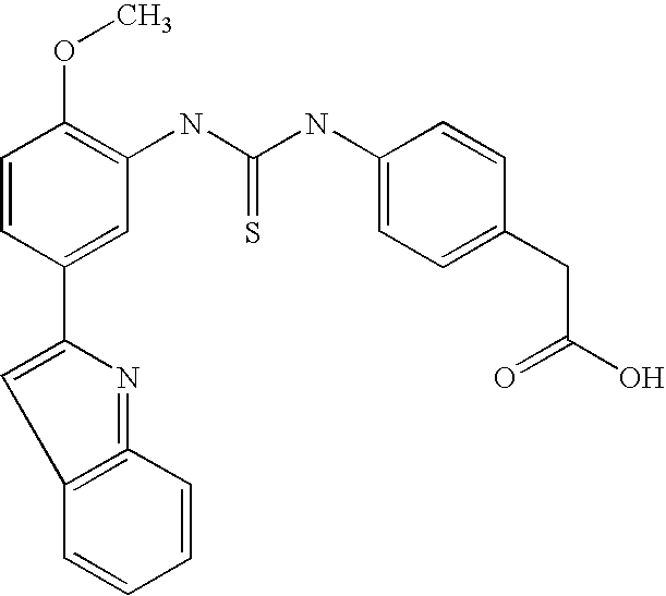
C1=CC(C2=CC3=C(=N2)C=CC=C3)=CC(NC(NC2=CC=C(CC(O)=O)C=C2)=S)=C1OC
